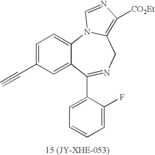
C12=CC=C(C#C)C=C1C(C1=CC=CC=C1F)=NCC1=C([CO2Et])N=CN21
